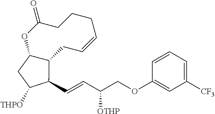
C1(C=CC(COC2=CC([CF3])=CC=C2)[OTHP])C([THPO])CC2OC(=O)CCCC=CCC12
